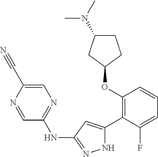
C1(OC2=C(C3=CC(NC4=NC=C(C#N)N=C4)=NN3)C(F)=CC=C2)CCC(N(C)C)C1
